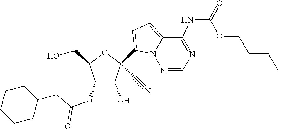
OCC1OC(C#N)(C2=CC=C3C(NC(=O)OCCCCC)=NC=NN32)C(O)C1OC(=O)CC1CCCCC1
